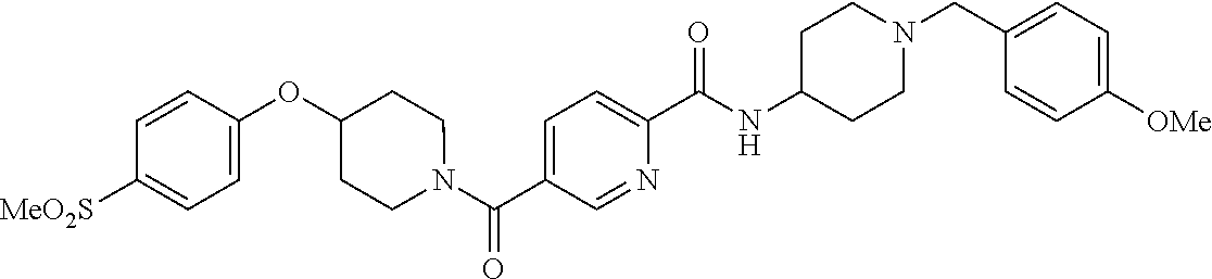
N(C(C1=CC=C(C(=O)N2CCC(OC3=CC=C([SO2Me])C=C3)CC2)C=N1)=O)C1CCN(CC2=CC=C([OMe])C=C2)CC1
